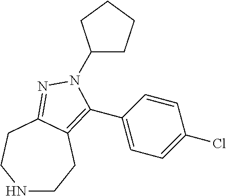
C1(N2C(C3=CC=C(Cl)C=C3)=C3CCNCCC3=N2)CCCC1
